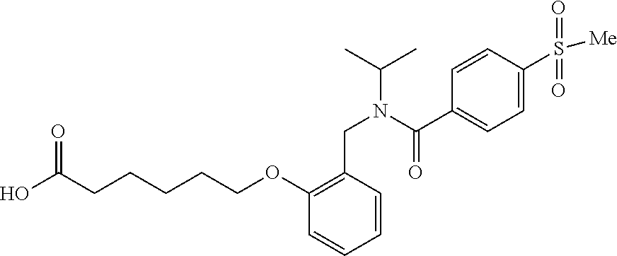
OC(CCCCCOC1=C(CN(C(C)C)C(C2=CC=C(S(=O)(=O)[Me])C=C2)=O)C=CC=C1)=O
